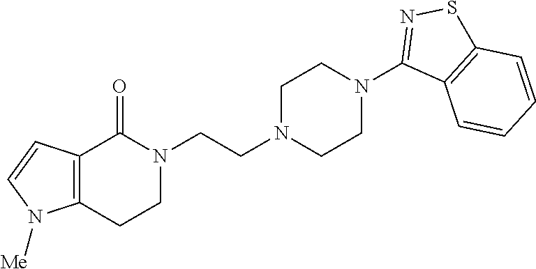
N1(CCN2CCN(C3=NSC4=C3C=CC=C4)CC2)C(=O)C2=C(CC1)N([Me])C=C2
